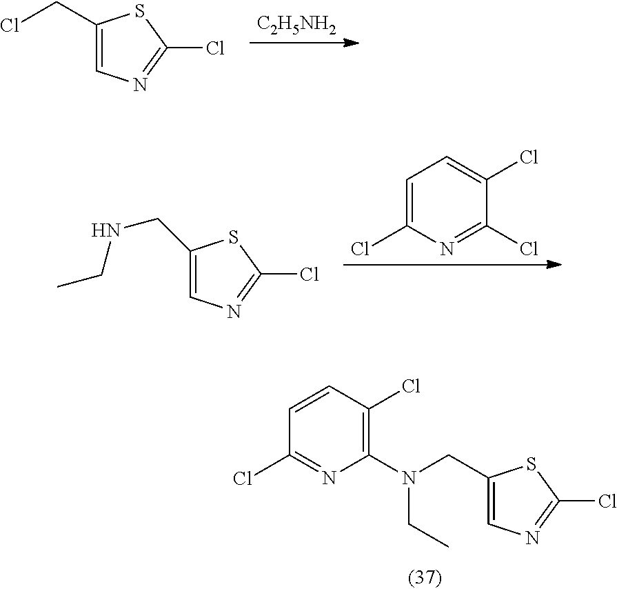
[C2H5NH2].C1(CCl)=CN=C(Cl)S1.C1=CC(Cl)=C(N(CC2=CN=C(Cl)S2)CC)N=C1Cl.C1(CNCC)=CN=C(Cl)S1.C1=C(Cl)N=C(Cl)C(Cl)=C1
